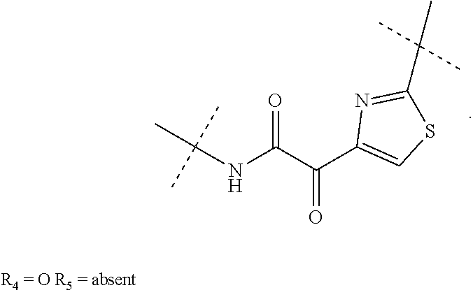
CC(NC(C(C1=CSC(C(C)(C)C)=N1)=O)=O)(C)C
